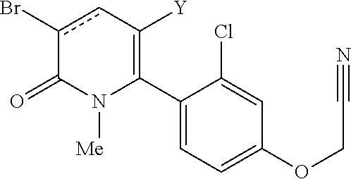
C1(C2=C([Y])cc(Br)C(=O)N2[Me])=CC=C(OCC#N)C=C1Cl
